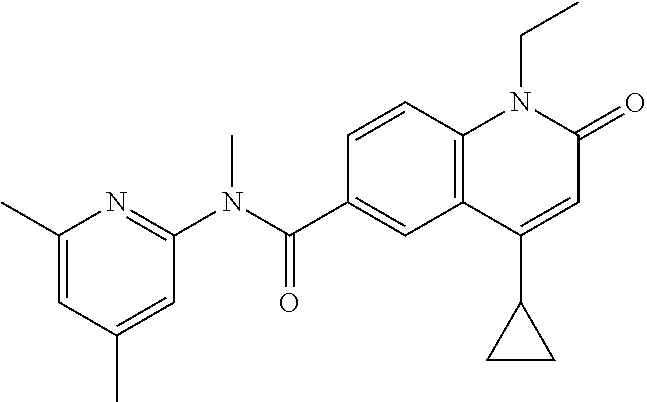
C1(N(C(C2=CC3=C(C=C2)N(CC)C(=O)C=C3C2CC2)=O)C)=NC(C)=CC(C)=C1
